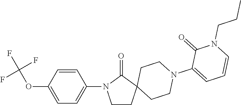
C1=CC(OC(F)(F)F)=CC=C1N1CCC2(C1=O)CCN(C1=CC=CN(CCC)C1=O)CC2
